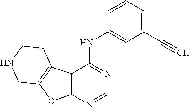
C12=C(N=CN=C1NC1=CC(C#C)=CC=C1)OC1=C2CCNC1
